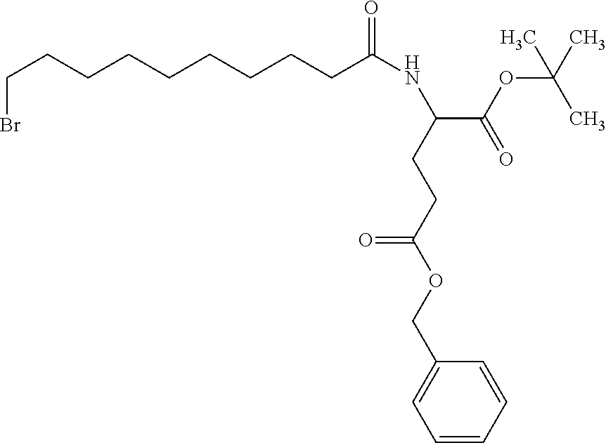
C(CCCCCCCCC(NC(CCC(OCC1=CC=CC=C1)=O)C(OC(C)(C)C)=O)=O)Br
